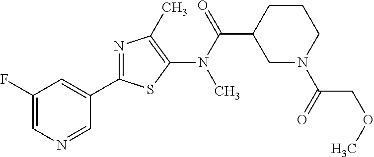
C1(C2=NC(C)=C(N(C(=O)C3CN(C(COC)=O)CCC3)C)S2)=CC(F)=CN=C1
